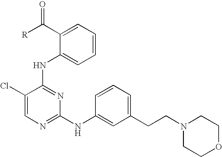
C1(Cl)=CN=C(NC2=CC(CCN3CCOCC3)=CC=C2)N=C1NC1=CC=CC=C1C([R])=O
